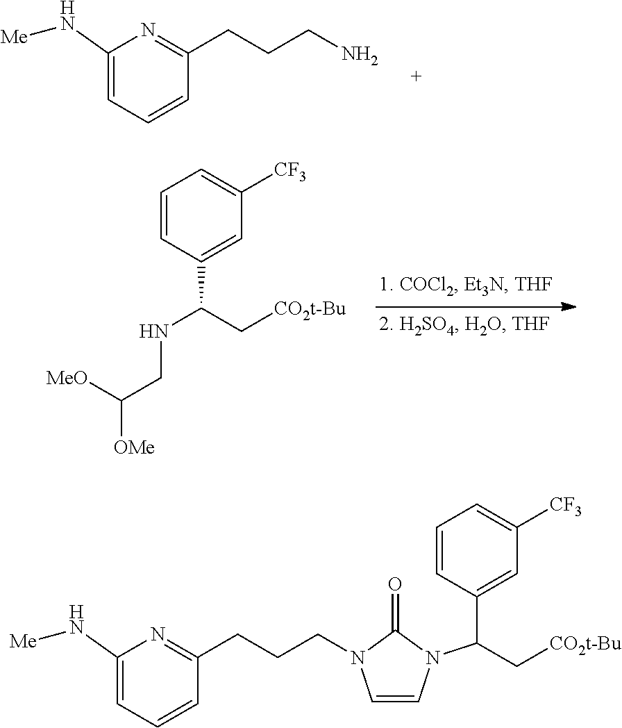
C1(N[Me])=CC=CC(CCCN)=N1.C1=CC(C(NCC([OMe])[MeO])C[CO2t-Bu])=CC([CF3])=C1.C1(N[Me])=CC=CC(CCCN2C=CN(C(C3=CC([CF3])=CC=C3)C[CO2t-Bu])C2=O)=N1
